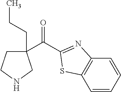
C(=O)(C1(CCC)CCNC1)C1=NC2=C(C=CC=C2)S1
